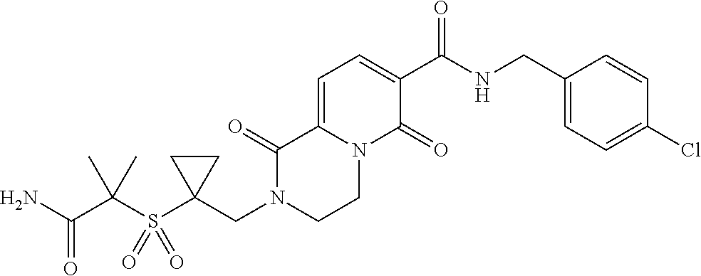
C12=CC=C(C(=O)NCC3=CC=C(Cl)C=C3)C(=O)N1CCN(CC1(S(C(C(N)=O)(C)C)(=O)=O)CC1)C2=O
